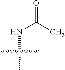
N(C)C(=O)C
